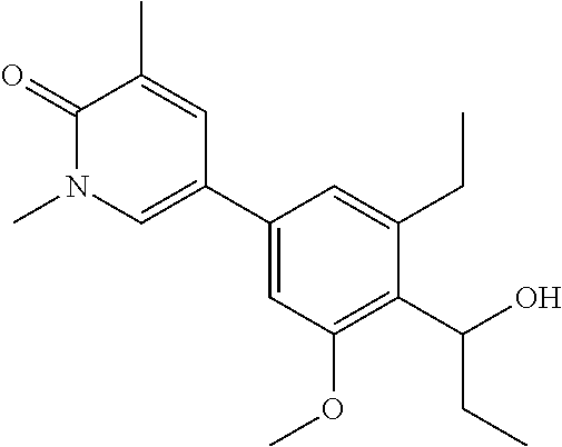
C1=C(C2=CN(C)C(=O)C(C)=C2)C=C(CC)C(C(O)CC)=C1OC
